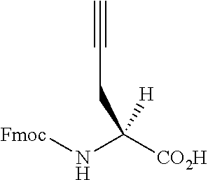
C#CCC([H])(N[Fmoc])[CO2H]
